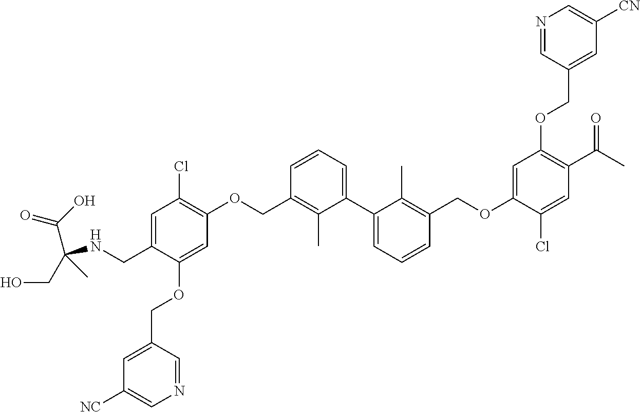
C1=C(CNC(C(O)=O)(CO)C)C(OCC2=CC([NC])=CN=C2)=CC(OCC2=C(C)C(C3=CC=CC(COC4=CC(OCC5=CC([CN])=CN=C5)=C(C(C)=O)C=C4Cl)=C3C)=CC=C2)=C1Cl
